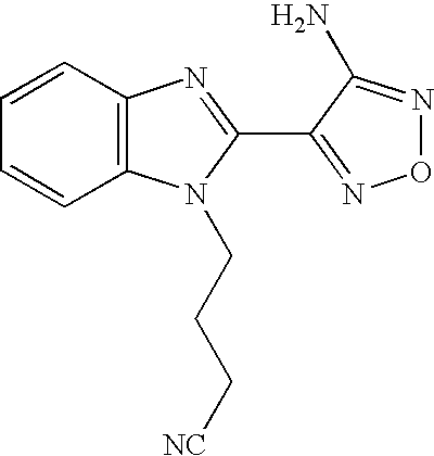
C1=CC2=C(C=C1)N(CCC[NC])C(C1=NON=C1N)=N2
